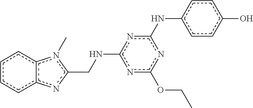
c1ccc2c(c1)n(C)c(CNc1nc(OCC)nc(Nc3ccc(O)cc3)n1)n2
